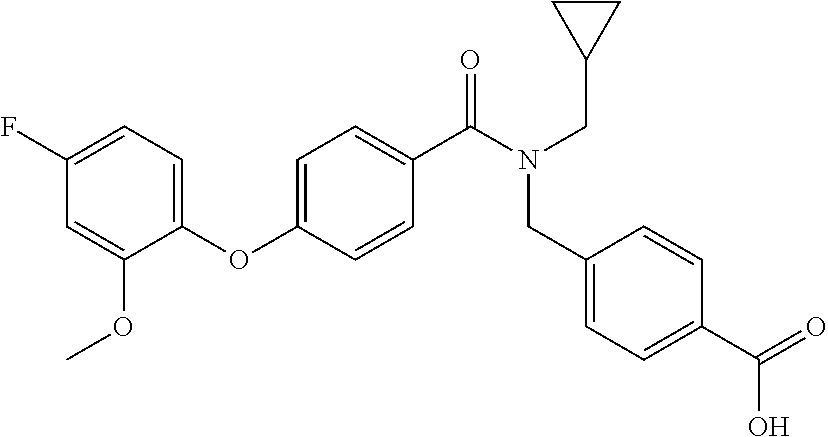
C1(OC2=CC=C(C(N(CC3CC3)CC3=CC=C(C(=O)O)C=C3)=O)C=C2)=CC=C(F)C=C1OC
